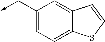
C1(C->C)=CC=C2C(=C1)C=CS2
